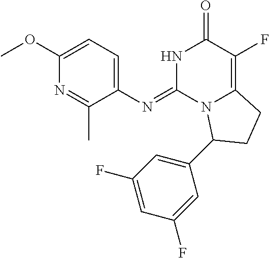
C1(OC)=CC=C(N=C2N3C(=C(F)C(=O)N2)CCC3C2=CC(F)=CC(F)=C2)C(C)=N1
